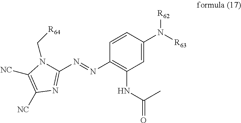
C1=C(N([R63])[R62])C=CC(N=NC2=NC([NC])=C([NC])N2C[R64])=C1NC(C)=O
